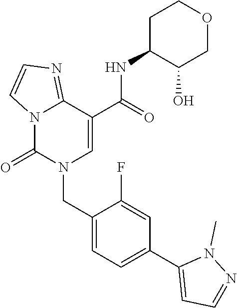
C12=NC=CN1C(=O)N(CC1=CC=C(C3=CC=NN3C)C=C1F)C=C2C(NC1C(O)COCC1)=O
